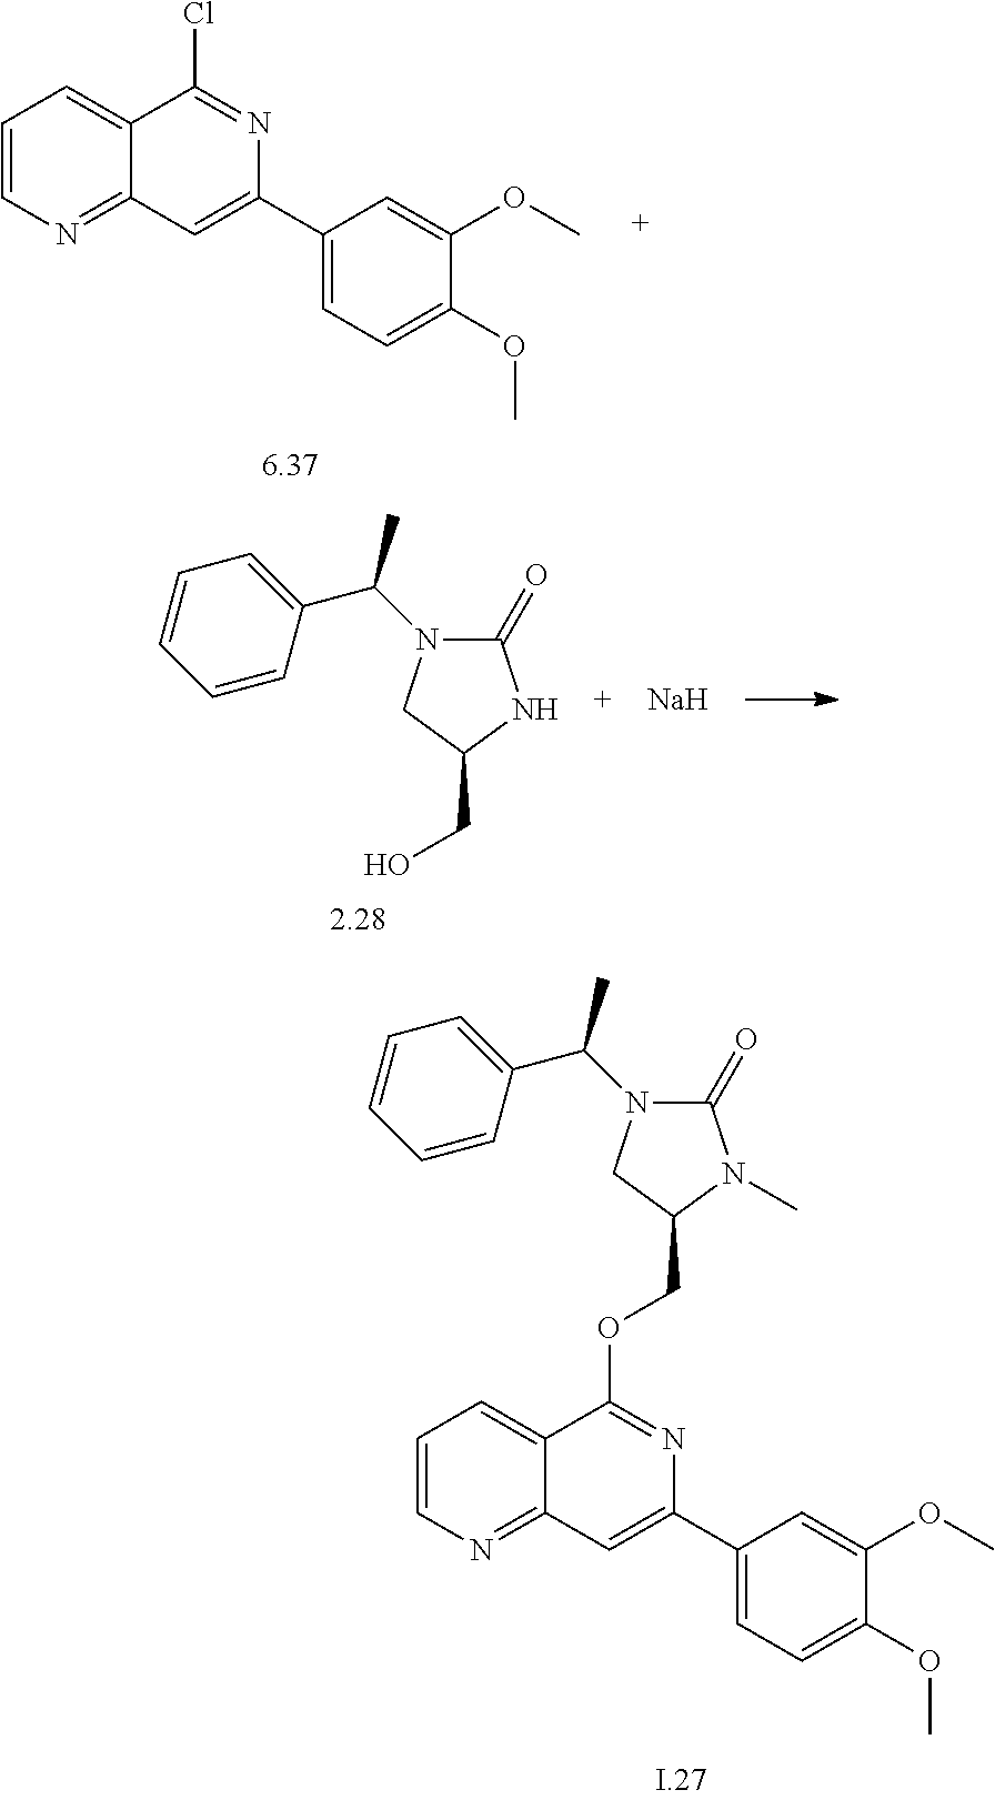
C1=CN=C2C(=C1)C(OCC1CN(C(C3=CC=CC=C3)C)C(=O)N1C)=NC(C1=CC=C(OC)C(OC)=C1)=C2.C1=CN=C2C(=C1)C(Cl)=NC(C1=CC=C(OC)C(OC)=C1)=C2.C1(C(C)N2C(=O)NC(CO)C2)=CC=CC=C1.[Na]
